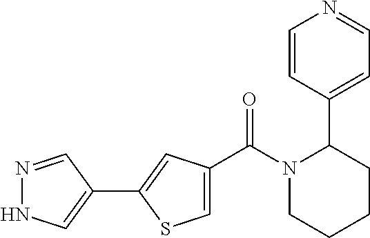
N1=CC(C2=CC(C(N3CCCCC3C3=CC=NC=C3)=O)=CS2)=CN1
